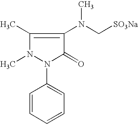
C1(C)=C(N(C[SO3Na])C)C(=O)N(C2=CC=CC=C2)N1C
